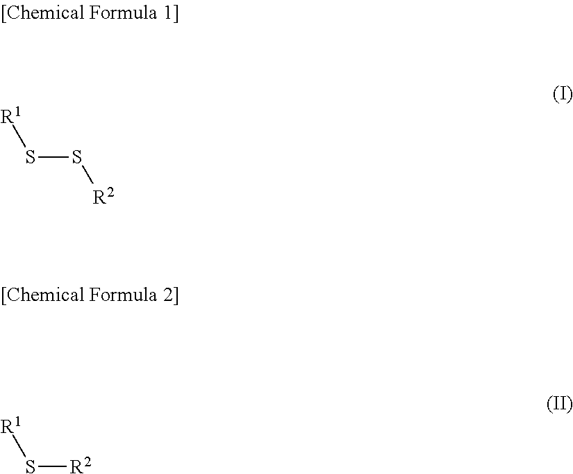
[R1]SS[R2].[R1]S[R2]
